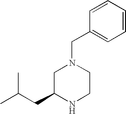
C1=CC(CN2CC(CC(C)C)NCC2)=CC=C1
